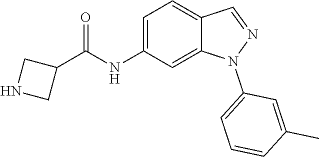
C1(NC(C2CNC2)=O)=CC=C2C(=C1)N(C1=CC=CC(C)=C1)N=C2
